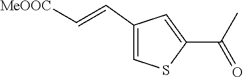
C1(C=C[MeOOC])=CSC(C(C)=O)=C1
